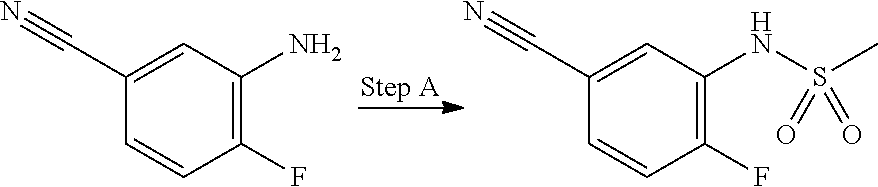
C1(F)=C(N)C=C(C#N)C=C1.C1(F)=C(NS(C)(=O)=O)C=C(C#N)C=C1
